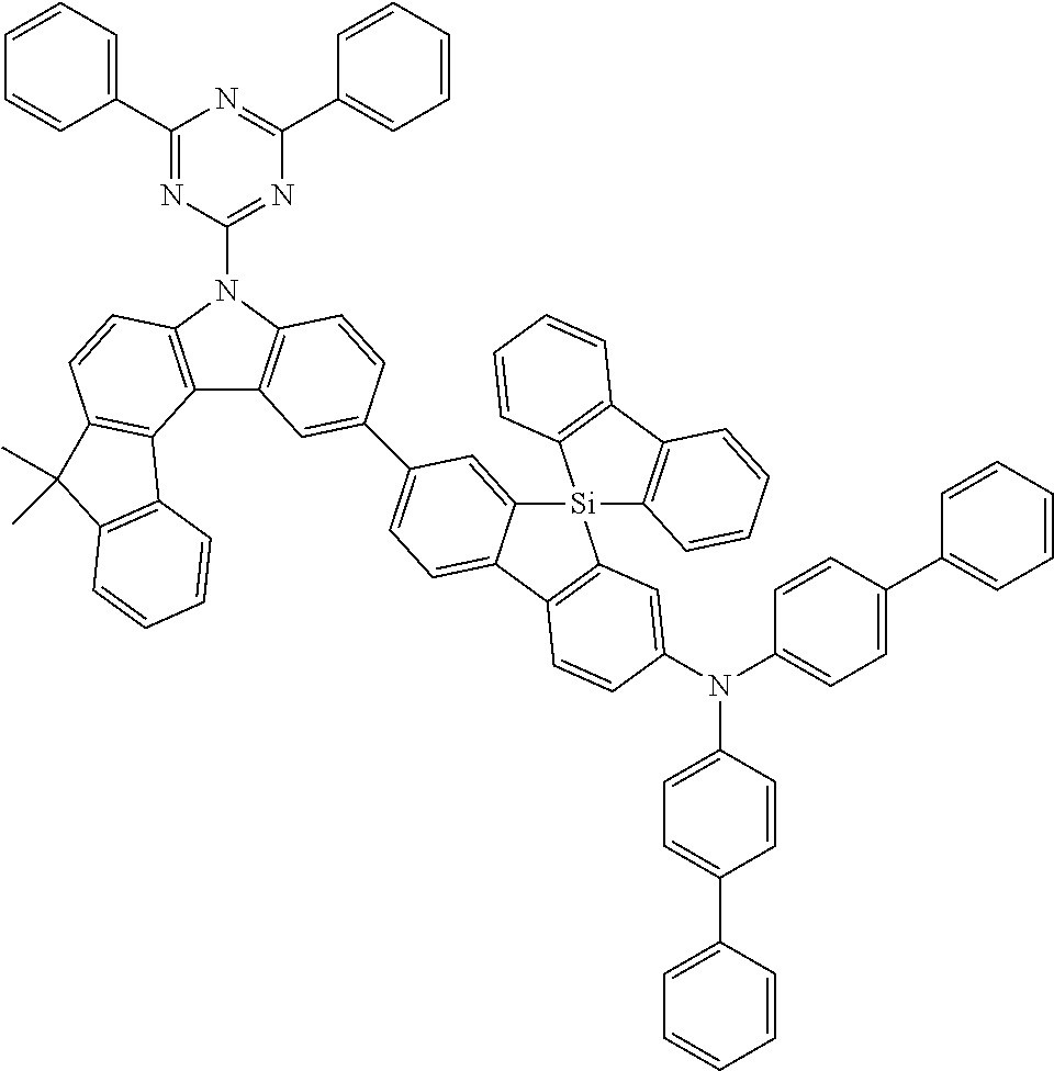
C1(C2=CC=CC=C2)=NC(N2C3=C(C4=C2C=CC2=C4C4=C(C2(C)C)C=CC=C4)C=C(C2=CC=C4C(=C2)[Si]2(C5=C(C6=C2C=CC=C6)C=CC=C5)C2=C4C=CC(N(C4=CC=C(C5=CC=CC=C5)C=C4)C4=CC=C(C5=CC=CC=C5)C=C4)=C2)C=C3)=NC(C2=CC=CC=C2)=N1
